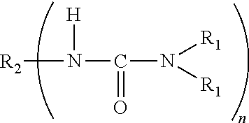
[R2]N([H])C(=O)N([R1])[R1]
